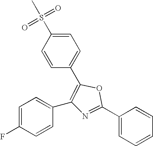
C1(C2=C(C3=CC=C(S(C)(=O)=O)C=C3)OC(C3=CC=CC=C3)=N2)=CC=C(F)C=C1
